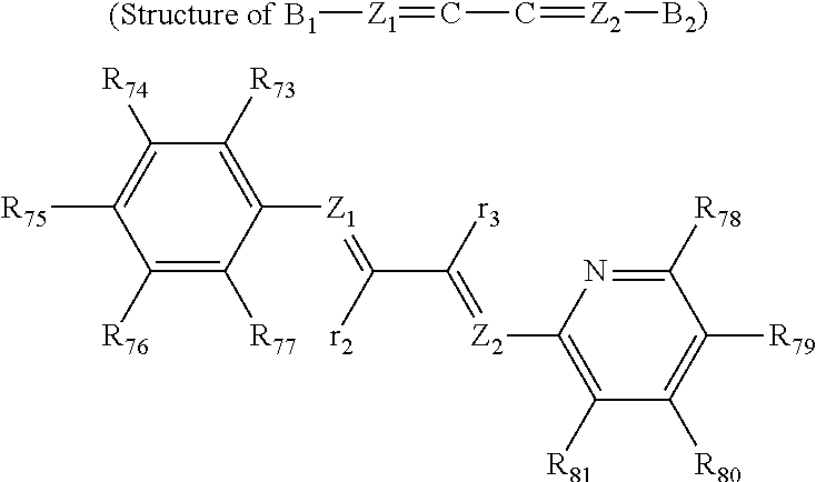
[(Structure of B1][Z1]=CC=[Z2][B2)].C1([R76])=C([R77])C([Z1]=C(C([r3])=[Z2]C2=C([R81])C([R80])=C([R79])C([R78])=N2)[r2])=C([R73])C([R74])=C1[R75]
